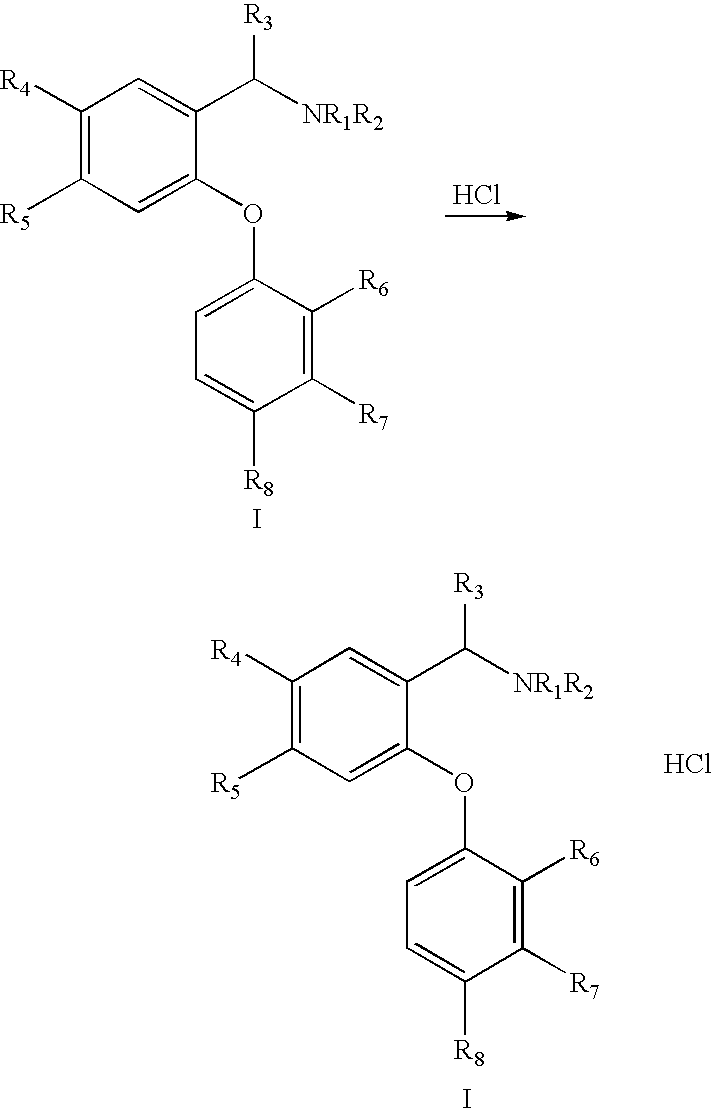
C1([R4])=C([R5])C=C(OC2=CC=C([R8])C([R7])=C2[R6])C(C([NR1R2])[R3])=C1.Cl.I.C1([R4])=C([R5])C=C(OC2=CC=C([R8])C([R7])=C2[R6])C(C([NR1R2])[R3])=C1.Cl.I
